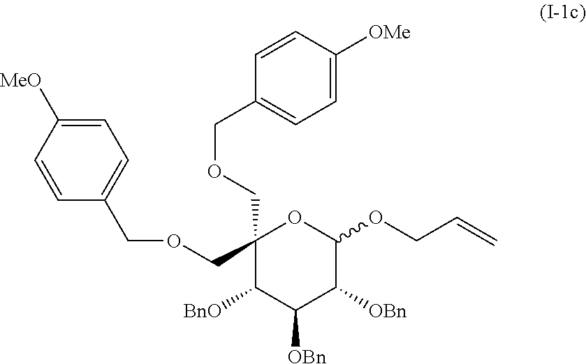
C1(COCC2=CC=C([MeO])C=C2)(COCC2=CC=C([OMe])C=C2)C([BnO])C([OBn])C([OBn])C(OCC=C)O1
